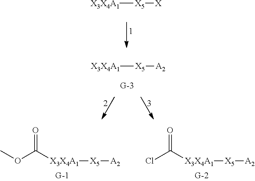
[X3X4A1][X5][X].[X3X4A1][X5][A2].COC([X3X4A1][X5][A2])=O.ClC([X3X4A1][X5][A2])=O
